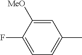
C1=C(F)C([MeO])=CC(C)=C1
